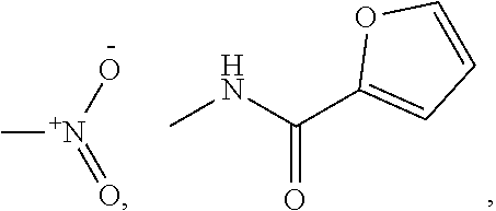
C[N+](O)=O.CNC(C1=CC=CO1)=O
